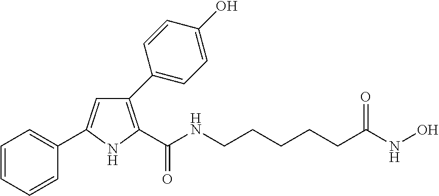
C1(C2=CC=C(O)C=C2)=C(C(NCCCCCC(NO)=O)=O)NC(C2=CC=CC=C2)=C1
